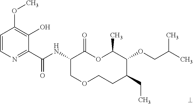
C1(C(NC2COCCC(CC)C(OCC(C)C)C(C)OC2=O)=O)=NC=CC(OC)=C1O
